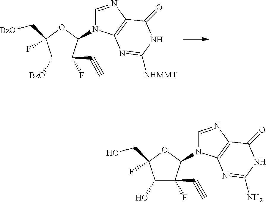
C1([BzO])C(C#C)(F)C(N2C=NC3=C2N=C([NHMMT])NC3=O)OC1(C[BzO])F.C1(O)C(C#C)(F)C(N2C=NC3=C2N=C(N)NC3=O)OC1(CO)F
